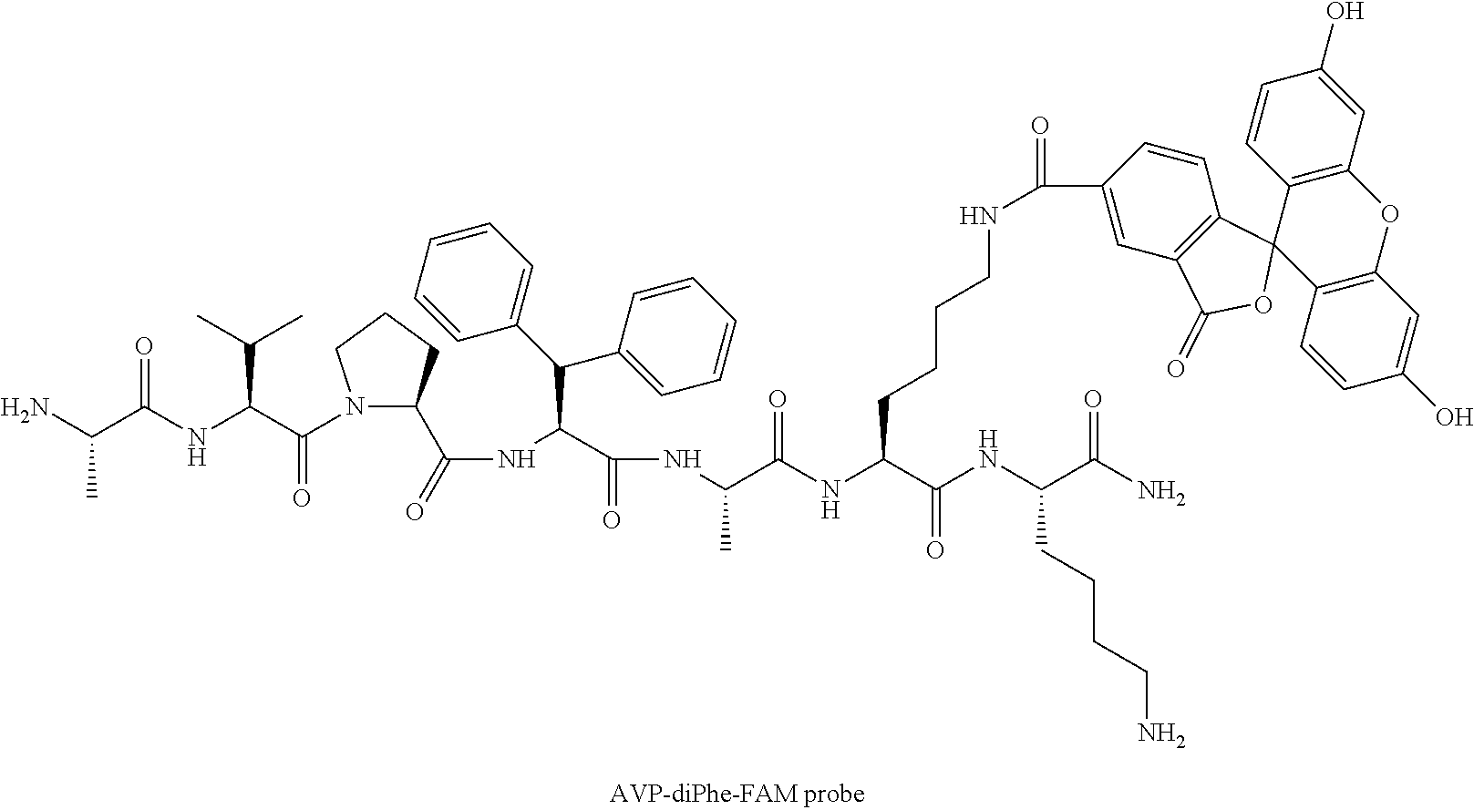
NC(C(NC(C(N1C(C(=O)NC(C(NC(C(NC(C(NC(C(N)=O)CCCCN)=O)CCCCNC(=O)C2=CC3=C(C=C2)C2(OC3=O)C3=C(C=C(O)C=C3)OC3=C2C=CC(O)=C3)=O)C)=O)C(C2=CC=CC=C2)C2=CC=CC=C2)CCC1)=O)C(C)C)=O)C
